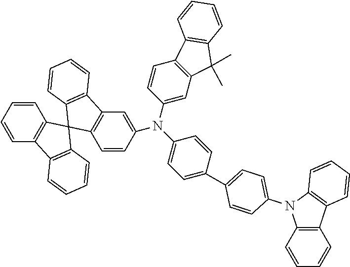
C1(N(C2=CC3=C(C=C2)C2=C(C3(C)C)C=CC=C2)C2=CC3=C(C=C2)C2(C4=C3C=CC=C4)C3=C(C4=C2C=CC=C4)C=CC=C3)=CC=C(C2=CC=C(N3C4=C(C5=C3C=CC=C5)C=CC=C4)C=C2)C=C1
